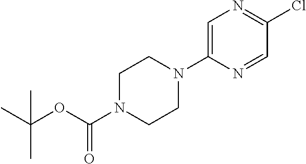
C1N(C(OC(C)(C)C)=O)CCN(C2=CN=C(Cl)C=N2)C1
